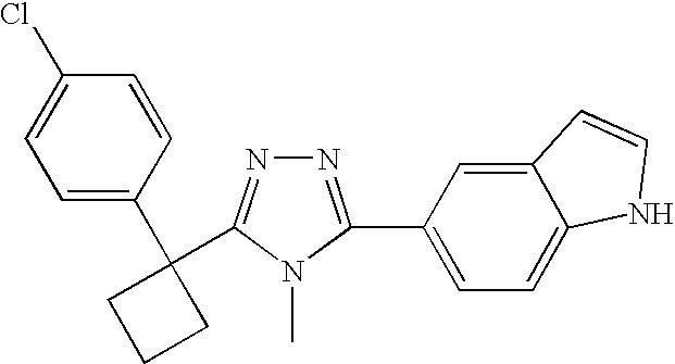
C1=CC(C2(C3=NN=C(C4=CC=C5C(=C4)C=CN5)N3C)CCC2)=CC=C1Cl
